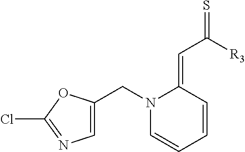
C1=CC=CC(=CC([R3])=S)N1CC1=CN=C(Cl)O1
